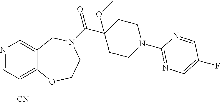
N1=CC([CN])=C2C(=C1)CN(C(C1(OC)CCN(C3=NC=C(F)C=N3)CC1)=O)CCO2
